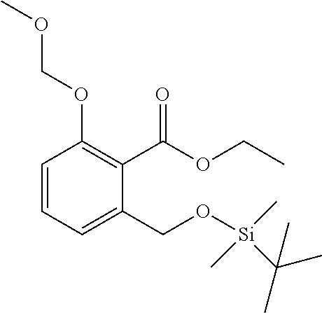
C1=CC=C(CO[Si](C(C)(C)C)(C)C)C(C(OCC)=O)=C1OCOC
